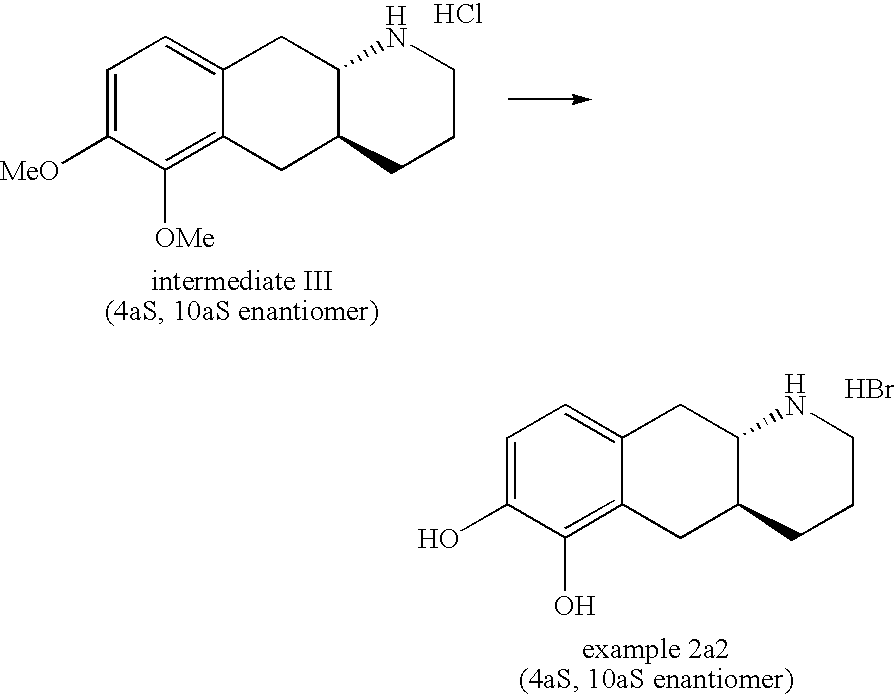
C1=C([MeO])C([OMe])=C2C(=C1)CC1C(C2)CCCN1.Cl.C1=C(O)C(O)=C2C(=C1)CC1C(C2)CCCN1.Br
